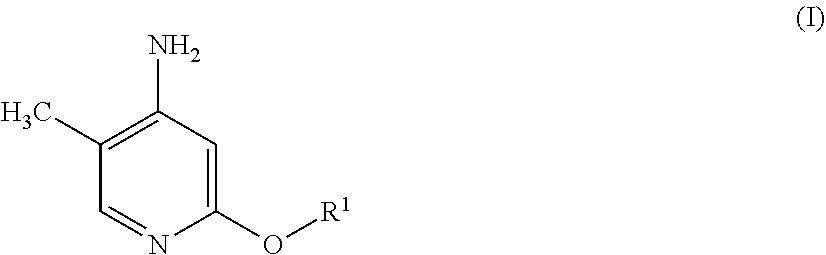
C1(O[R1])=CC(N)=C(C)C=N1
